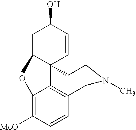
C1(O)=C([MeO])C=CC2=C1C1(C=CC(O)CC1C)CCN(C)C2
